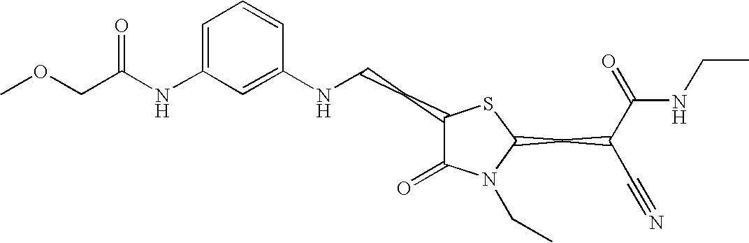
C1=C(NC(COC)=O)C=C(NCCC2C(=O)N(CC)C(CC(C#N)C(=O)NCC)S2)C=C1
